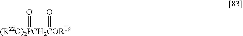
[(R22O)2PCH2COR19](=O)=O
